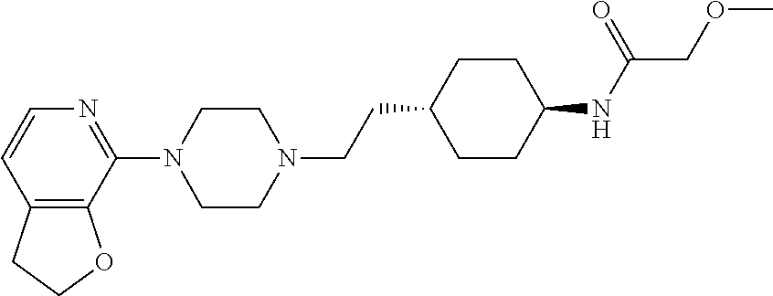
C12=C(C(N3CCN(CCC4CCC(NC(COC)=O)CC4)CC3)=NC=C1)OCC2
